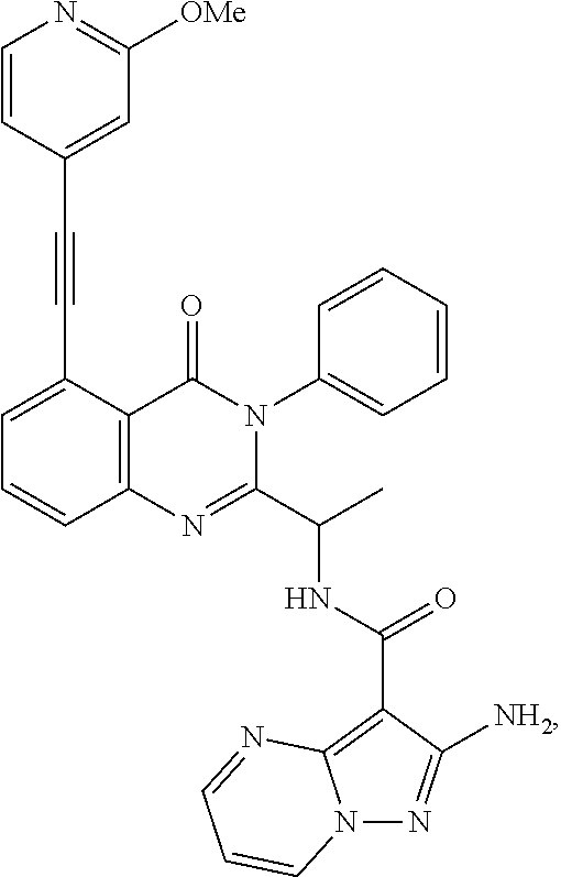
C1=C(C#CC2=CC([OMe])=NC=C2)C2=C(C=C1)N=C(C(C)NC(=O)C1=C3N(N=C1[NH2])C=CC=N3)N(C1=CC=CC=C1)C2=O
